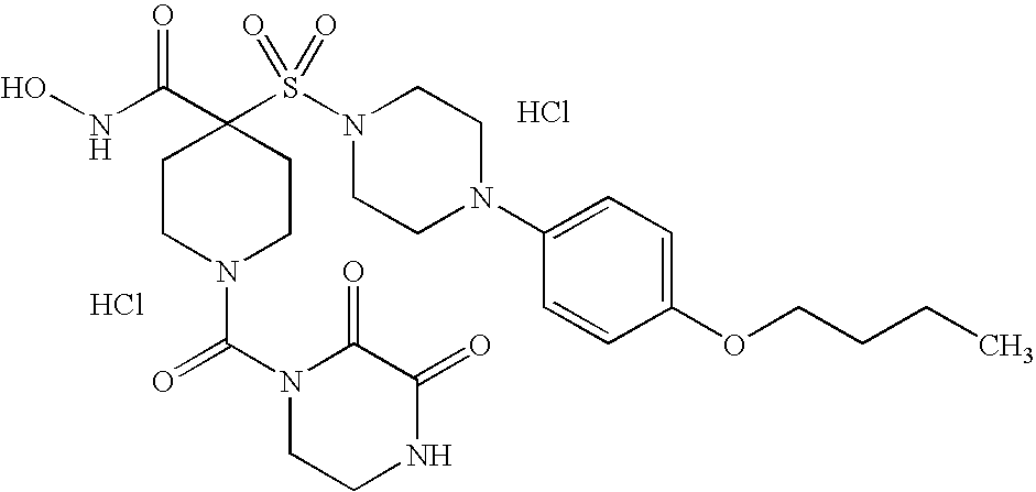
ONC(C1(S(N2CCN(C3=CC=C(OCCCC)C=C3)CC2)(=O)=O)CCN(C(N2CCNC(=O)C2=O)=O)CC1)=O.Cl.Cl
